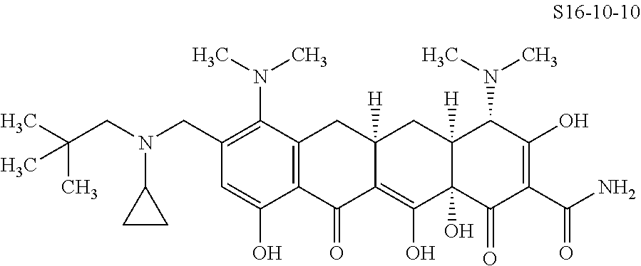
C1(CN(CC(C)(C)C)C2CC2)=C(N(C)C)C2=C(C(O)=C1)C(=O)C1=C(O)C3(O)C([H])(CC1([H])C2)C(N(C)C)C(O)=C(C(N)=O)C3=O
